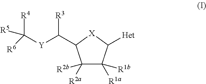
C1([R2b])([R2a])C([R1b])([R1a])C([Het])[X]C1C([Y]C([R4])([R5])[R6])[R3]
